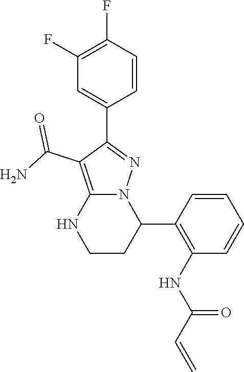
C1(F)=C(F)C=CC(C2=NN3C(=C2C(N)=O)NCCC3C2=C(NC(C=C)=O)C=CC=C2)=C1
